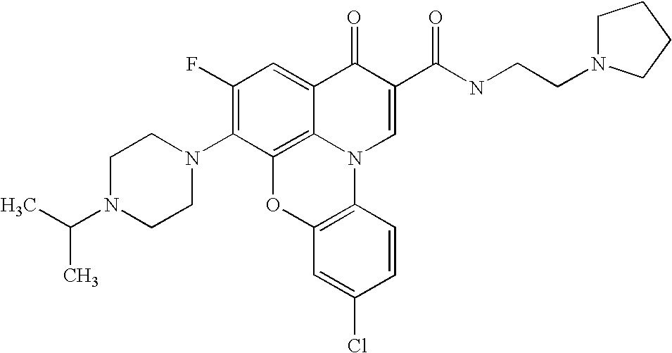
C1(F)=C(N2CCN(C(C)C)CC2)C2=C3C(=C1)C(=O)C(C(NCCN1CCCC1)=O)=CN3C1=C(O2)C=C(Cl)C=C1
